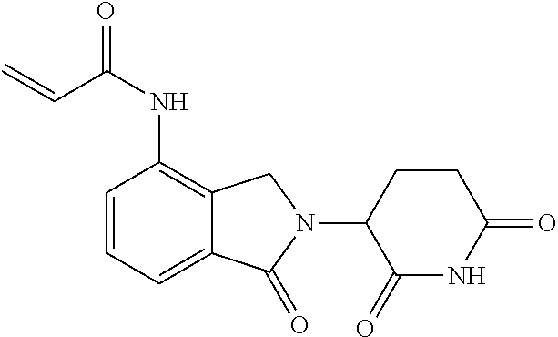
C1=CC=C2C(=C1NC(=O)C=C)CN(C1C(=O)NC(=O)CC1)C2=O
